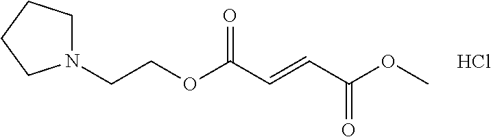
COC(C=CC(OCCN1CCCC1)=O)=O.Cl
